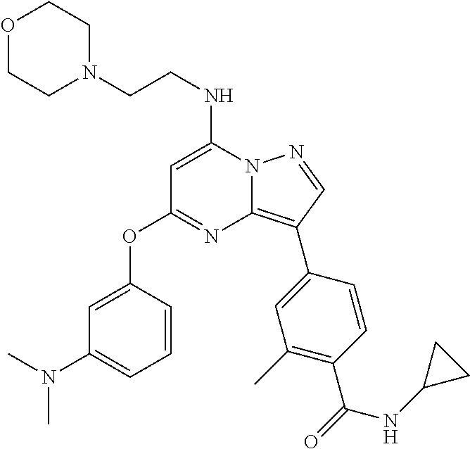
C(NC1=CC(OC2=CC(N(C)C)=CC=C2)=NC2=C(C3=CC(C)=C(C(=O)NC4CC4)C=C3)C=NN12)CN1CCOCC1
